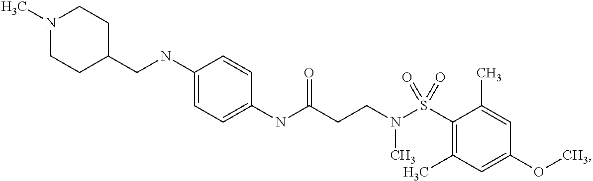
C1(NCC2CCN(C)CC2)=CC=C(NC(CCN(S(C2=C(C)C=C(OC)C=C2C)(=O)=O)C)=O)C=C1
